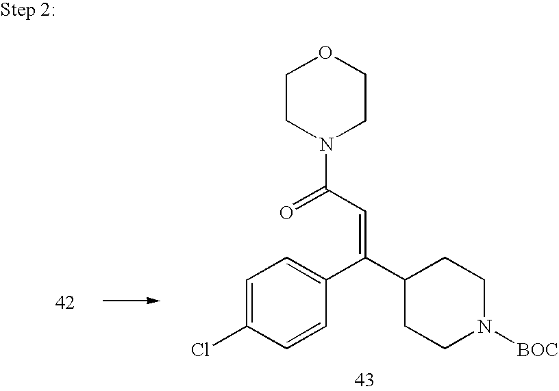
C1(C(C2=CC=C(Cl)C=C2)=CC(N2CCOCC2)=O)CCN([BOC])CC1
